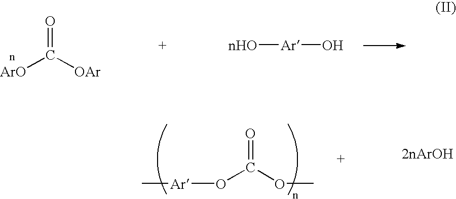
O=C(O[Ar]C)OC.O=C([ArO])[OAr].[nHO][Ar]O
